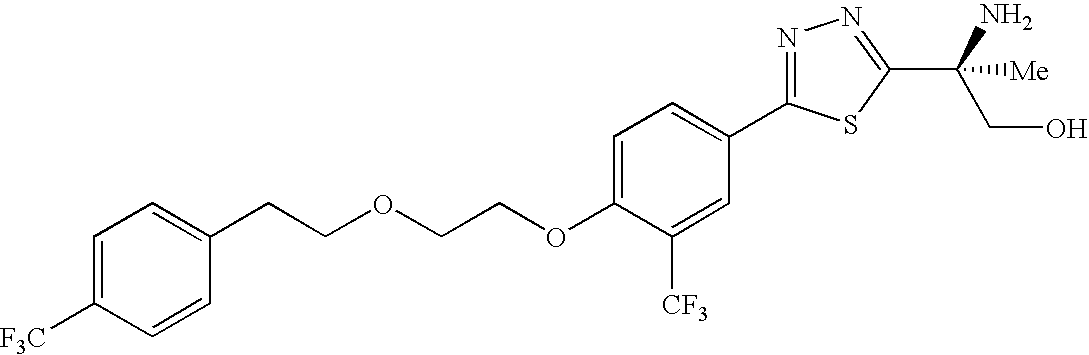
C1(CCOCCOC2=CC=C(C3=NN=C(C(CO)(N)[Me])S3)C=C2[CF3])=CC=C([F3C])C=C1
